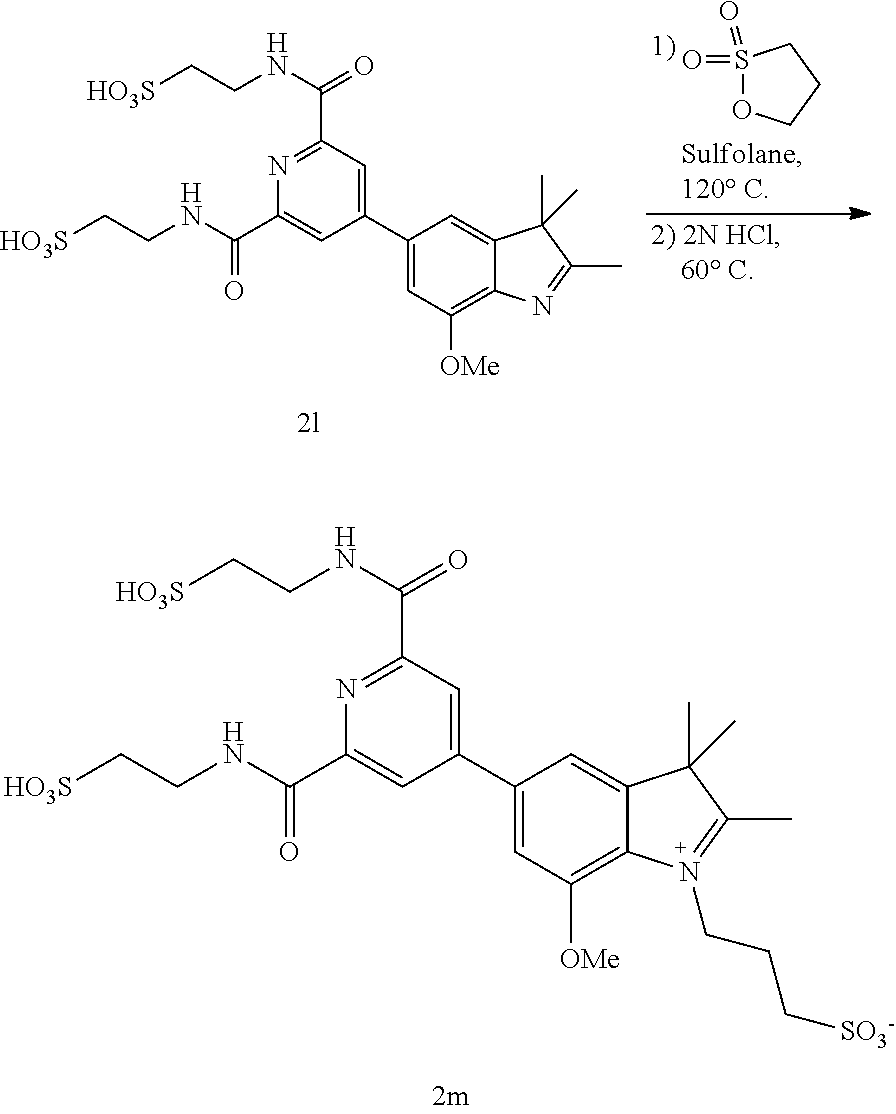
S1(=O)(=O)OCCC1.C1(C2=CC([OMe])=C3C(=C2)C(C)(C)C(C)=N3)=CC(C(NCC[HO3S])=O)=NC(C(NCC[HO3S])=O)=C1.C1(C2=CC([OMe])=C3C(=C2)C(C)(C)C(C)=N3CCC[SO3-])=CC(C(NCC[HO3S])=O)=NC(C(NCC[HO3S])=O)=C1
